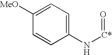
C1([MeO])=CC=C(N[C*]=O)C=C1
